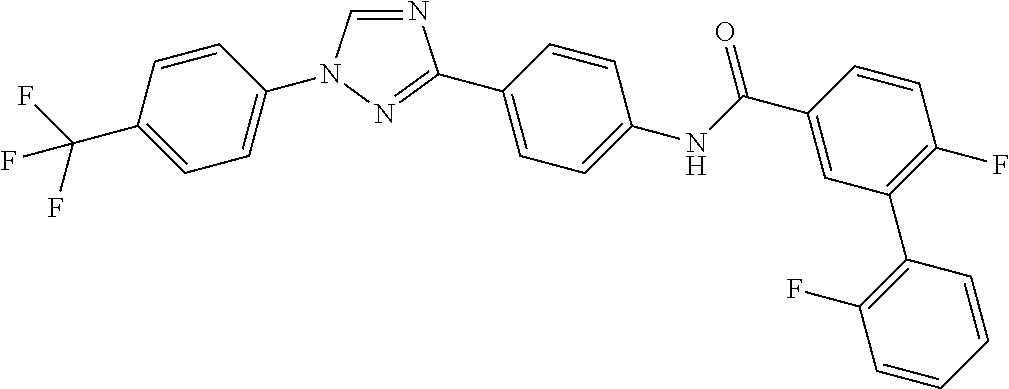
C1=C(C(F)(F)F)C=CC(N2C=NC(C3=CC=C(NC(C4=CC(C5=C(F)C=CC=C5)=C(F)C=C4)=O)C=C3)=N2)=C1
